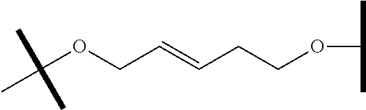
C(OCC=CCCOC(C)C)(C)(C)C
